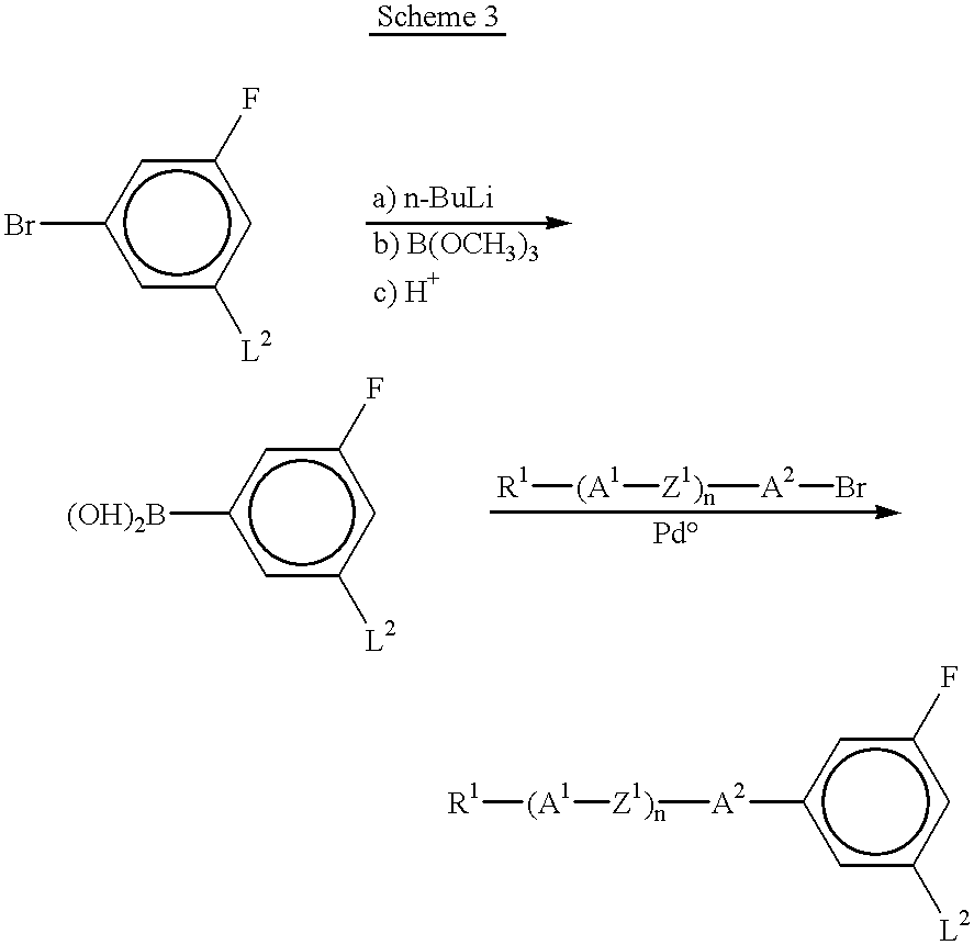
c1(Br)cc([L2])cc(F)c1.c1([(OH)2B])cc([L2])cc(F)c1.[R1][(A1][Z1)n][A2]Br.c1([A2][Z1)n][(A1][R1])cc([L2])cc(F)c1
